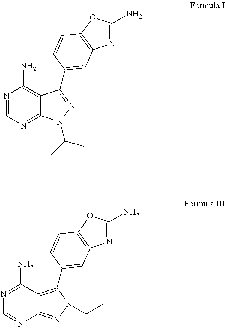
N1=CN=C2C(=C1N)C(C1=CC3=C(OC(N)=N3)C=C1)=NN2C(C)C.N1=C(N)C2=C(C3=CC4=C(OC(N)=N4)C=C3)N(C(C)C)N=C2N=C1
